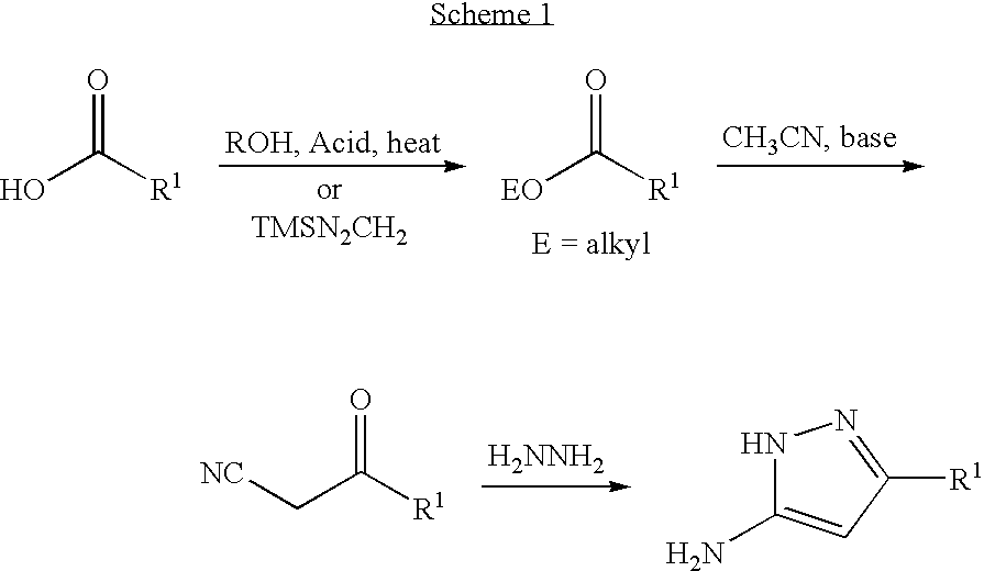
OC([R1])=O.[EO]C([R1])=O.C([R1])(=O)C[NC].[H2NNH2].N1C(N)=CC([R1])=N1
